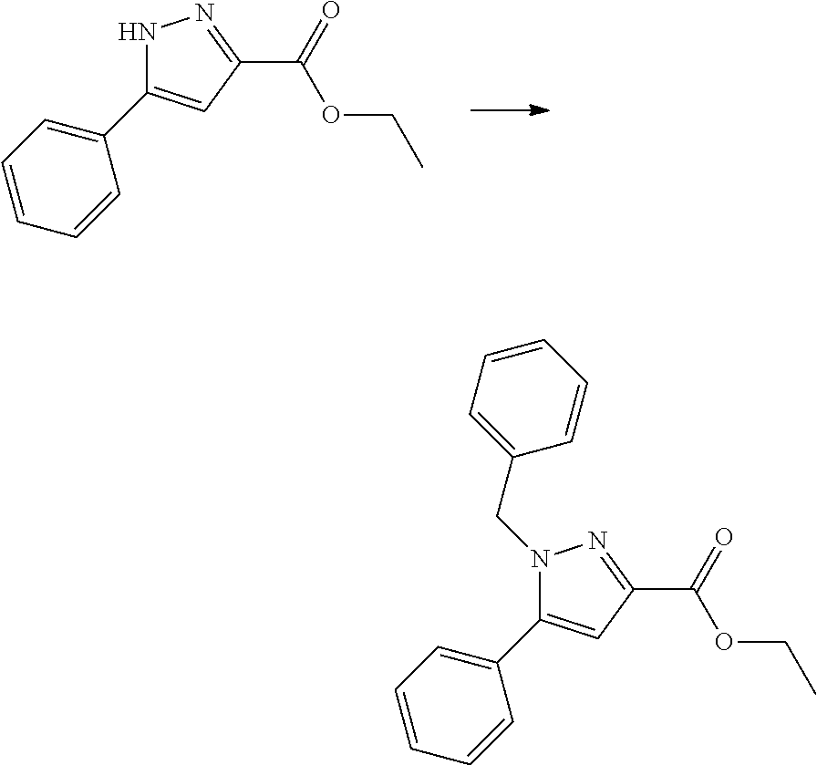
N1C(C2=CC=CC=C2)=CC(C(OCC)=O)=N1.N1(CC2=CC=CC=C2)C(C2=CC=CC=C2)=CC(C(OCC)=O)=N1
